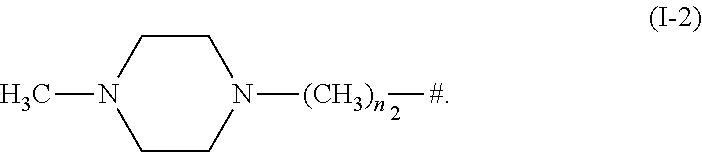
C1CN([(CH3)n][#])CCN1C
